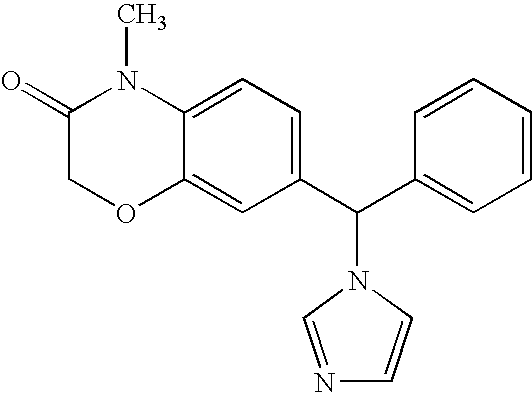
C12=CC(C(C3=CC=CC=C3)N3C=CN=C3)=CC=C1N(C)C(=O)CO2
